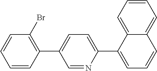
C1=NC(C2=CC=CC3=CC=CC=C23)=CC=C1C1=C(Br)C=CC=C1
